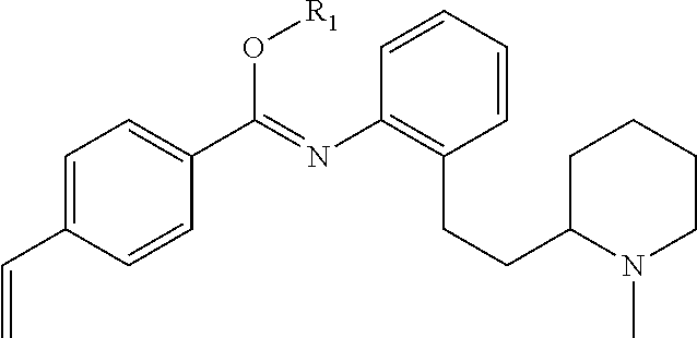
C1=C(C=C)C=CC(C(=NC2=C(CCC3N(C)CCCC3)C=CC=C2)O[R1])=C1
